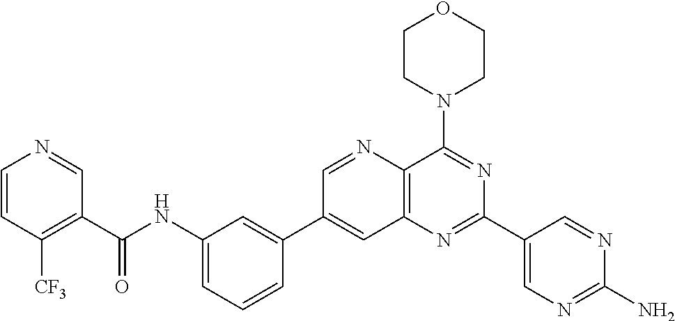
C1(NC(C2=C([CF3])C=CN=C2)=O)=CC=CC(C2=CC3=C(N=C2)C(N2CCOCC2)=NC(C2=CN=C(N)N=C2)=N3)=C1
